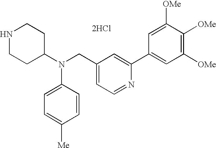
N1CCC(N(CC2=CC=NC(C3=CC([OMe])=C([OMe])C([OMe])=C3)=C2)C2=CC=C([Me])C=C2)CC1.[2HCl]
